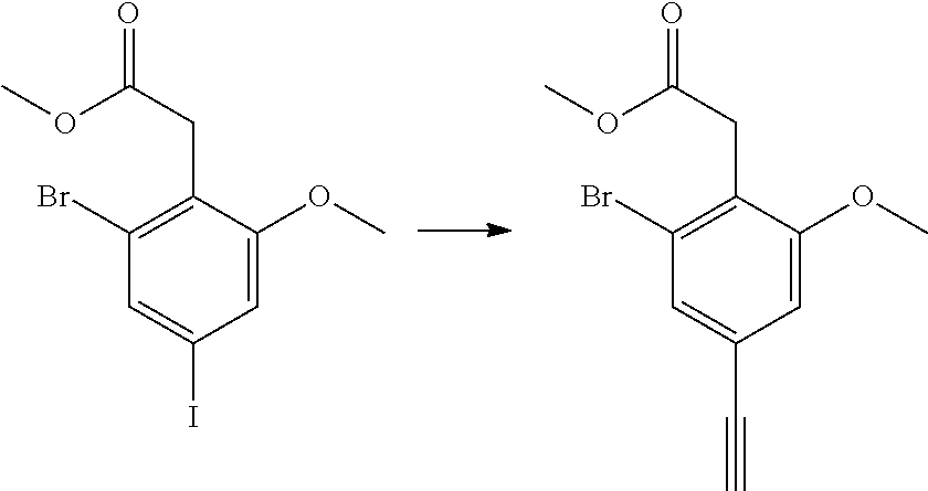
C(C1=C(Br)C=C(I)C=C1OC)C(OC)=O.C(C1=C(Br)C=C(C#C)C=C1OC)C(OC)=O
